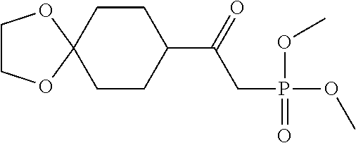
C1CC2(CCC1C(=O)CP(OC)(=O)OC)OCCO2
